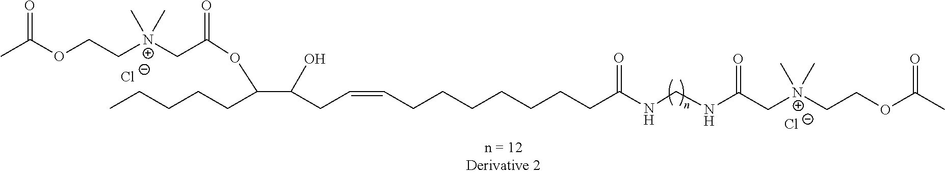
C(CCCC)C(OC(C[N+](CCOC(C)=O)(C)C)=O)C(CC=CCCCCCCCC(NCNC(C[N+](CCOC(C)=O)(C)C)=O)=O)O.[Cl-].[Cl-]
